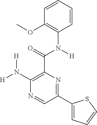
C1(OC)=C(N(C(C2=C(N([H])[H])N=CC(C3=CC=CS3)=N2)=O)[H])C=CC=C1
